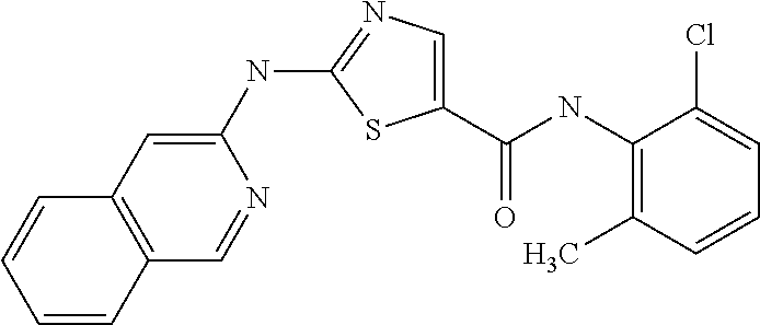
C1(NC2=NC=C(C(NC3=C(C)C=CC=C3Cl)=O)S2)=CC2=C(C=N1)C=CC=C2
